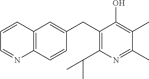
C1(CC2=C(C(C)C)N=C(C)C(C)=C2O)=CC2=C(C=C1)N=CC=C2
